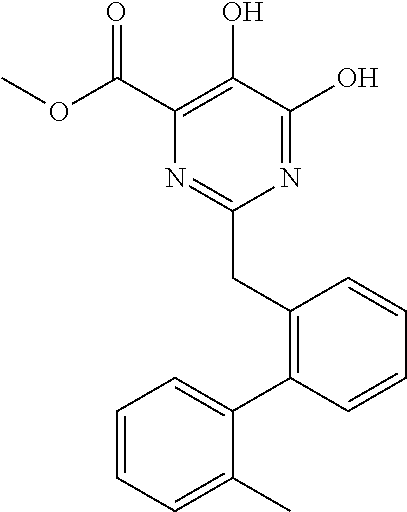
N1=C(O)C(O)=C(C(OC)=O)N=C1CC1=C(C2=CC=CC=C2C)C=CC=C1
